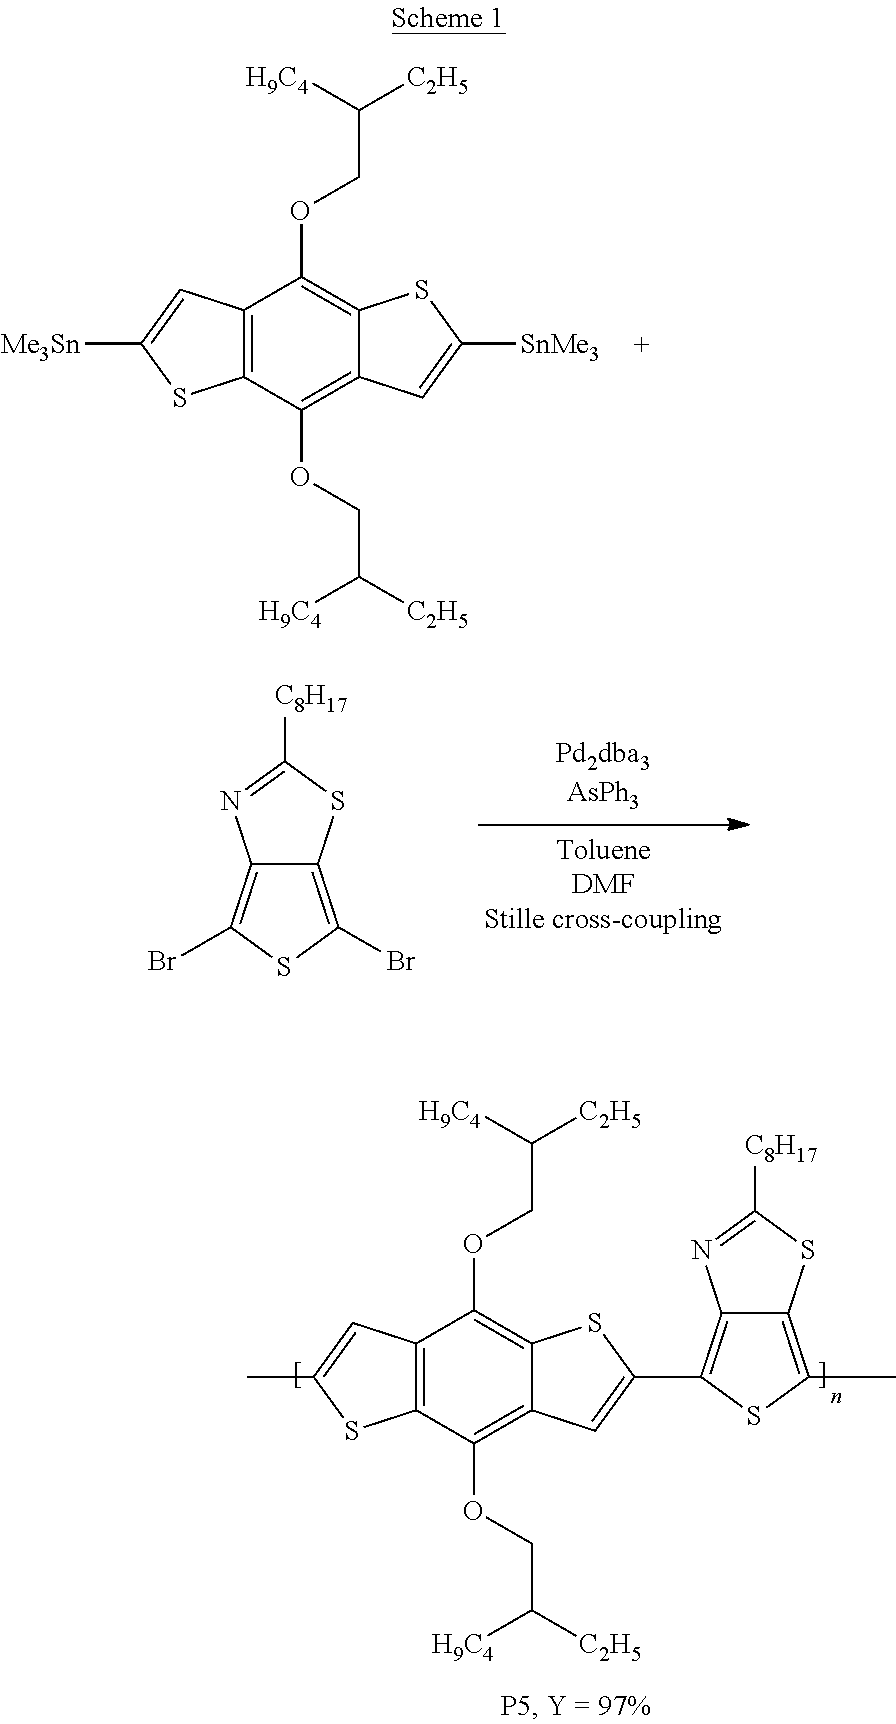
C12=C(C(OCC([C2H5])[H9C4])=C3C(=C1OCC([C2H5])[H9C4])SC([SnMe3])=C3)SC([Me3Sn])=C2.C12=C(Br)SC(Br)=C1SC([C8H17])=N2.C12=C(C(OCC([C2H5])[H9C4])=C3C(=C1OCC([C2H5])[H9C4])SC(C1=C4C(=C(C)S1)SC([C8H17])=N4)=C3)SC(C)=C2
